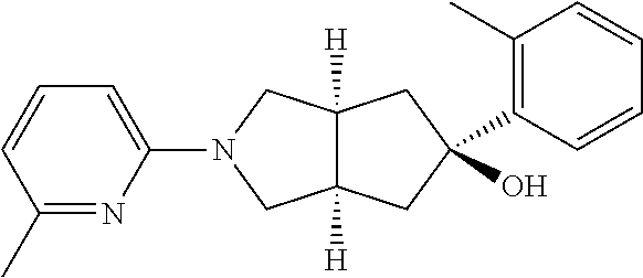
C1(C)=NC(N2CC3([H])C([H])(C2)CC(O)(C2=C(C)C=CC=C2)C3)=CC=C1
